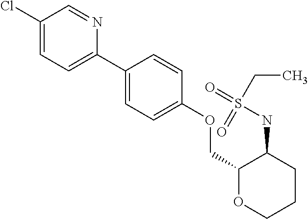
C1(C2=CC=C(Cl)C=N2)=CC=C(OCC2OCCCC2NS(CC)(=O)=O)C=C1
